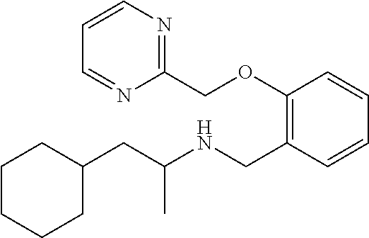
C1(CC(NCC2=C(OCC3=NC=CC=N3)C=CC=C2)C)CCCCC1
